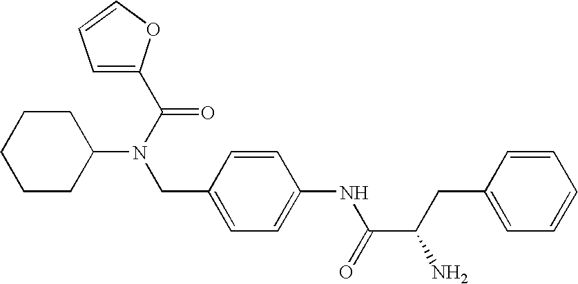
C1CC(N(CC2=CC=C(NC(C(CC3=CC=CC=C3)N)=O)C=C2)C(=O)C2=CC=CO2)CCC1
